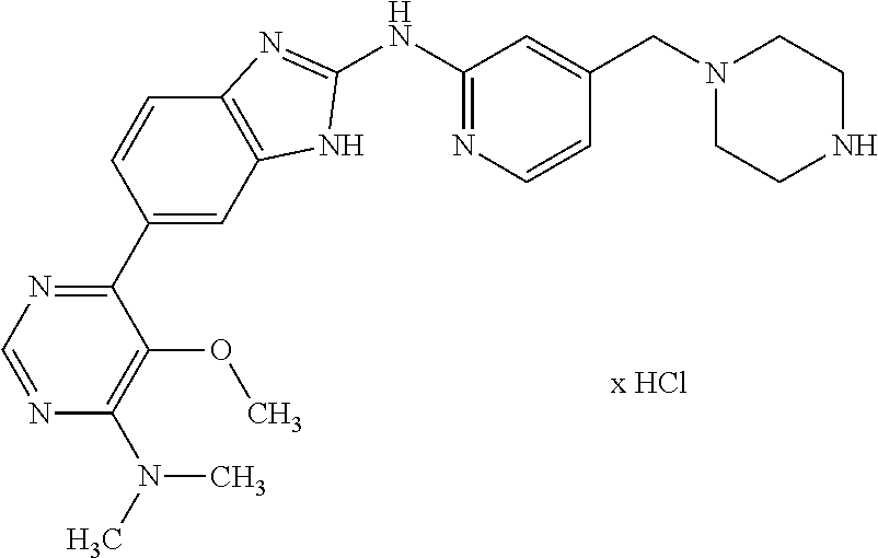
C1(NC2=NC=CC(CN3CCNCC3)=C2)=NC2=C(N1)C=C(C1=NC=NC(N(C)C)=C1OC)C=C2
